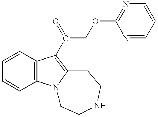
C1=CC2=C(C=C1)C(C(COC1=NC=CC=N1)=O)=C1N2CCNCC1
